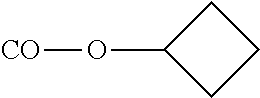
O(C1CCC1)[CO]
